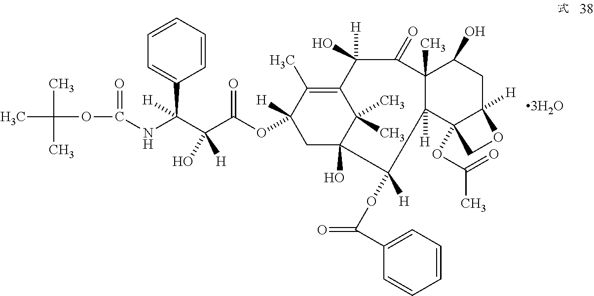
CC(OC(NC(C(C(OC1([H])CC2(O)C(C)(C)C(=C1C)C(O)([H])C(=O)C1(C)C([H])(C3(OC(C)=O)C([H])(CC1O)OC3)C2([H])OC(=O)C1=CC=CC=C1)=O)(O)[H])(C1=CC=CC=C1)[H])=O)(C)C
